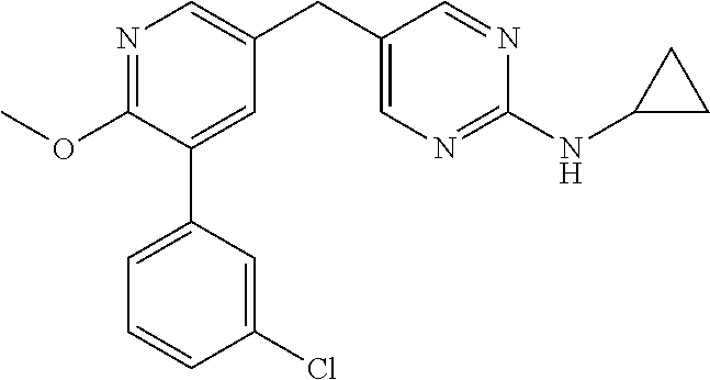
C1(OC)=NC=C(CC2=CN=C(NC3CC3)N=C2)C=C1C1=CC=CC(Cl)=C1
